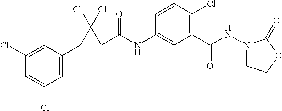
C1(Cl)=CC(C2C(C(NC3=CC(C(=O)NN4CCOC4=O)=C(Cl)C=C3)=O)C2(Cl)Cl)=CC(Cl)=C1
